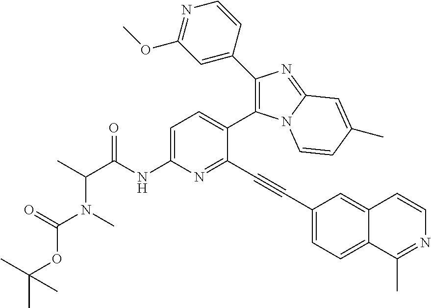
C1=C(NC(C(C)N(C)C(=O)OC(C)(C)C)=O)N=C(C#CC2=CC=C3C(=C2)C=CN=C3C)C(C2=C(C3=CC(OC)=NC=C3)N=C3N2C=CC(C)=C3)=C1
